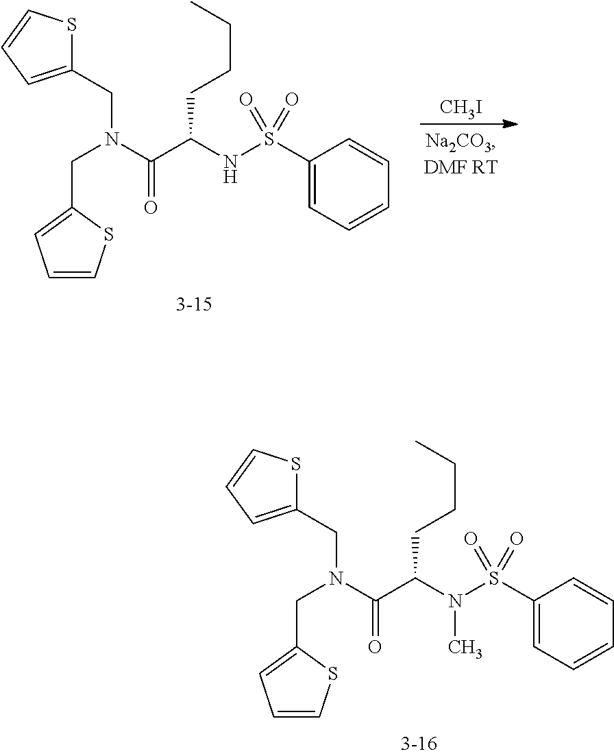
C1(CN(CC2=CC=CS2)C(C(N(S(C2=CC=CC=C2)(=O)=O)C)CCCC)=O)=CC=CS1.C1(CN(CC2=CC=CS2)C(C(NS(C2=CC=CC=C2)(=O)=O)CCCC)=O)=CC=CS1.[CH3I]
